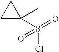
S(Cl)(=O)(=O)C1(C)CC1
